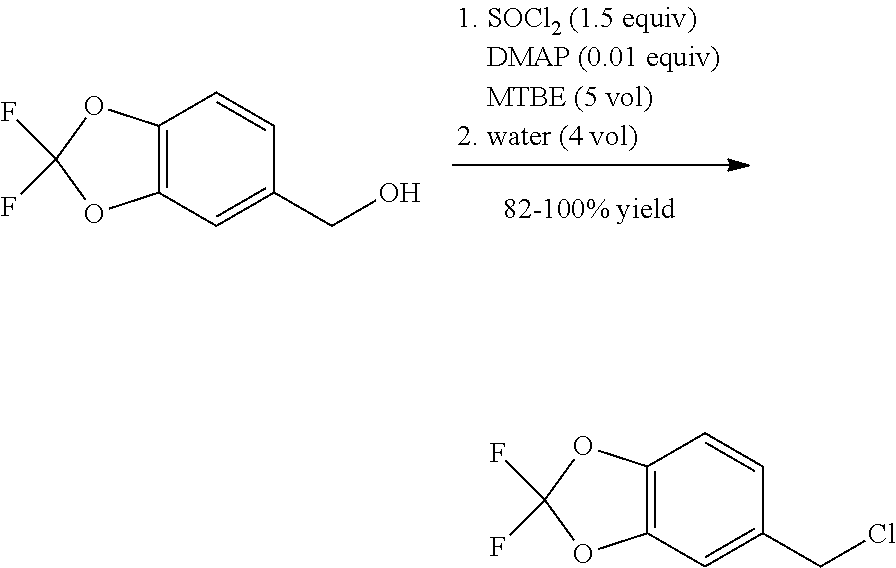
C1=CC(CCl)=CC2=C1OC(F)(F)O2.C1=CC(CO)=CC2=C1OC(F)(F)O2
